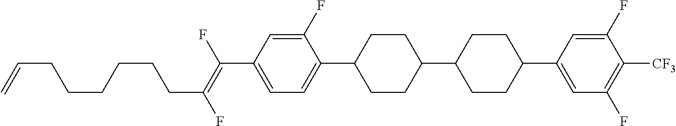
C(C1=CC=C(C2CCC(C3CCC(C4=CC(F)=C([CF3])C(F)=C4)CC3)CC2)C(F)=C1)(=C(F)CCCCCCC=C)F
